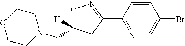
O1C(CN2CCOCC2)([H])CC(C2=NC=C(Br)C=C2)=N1
